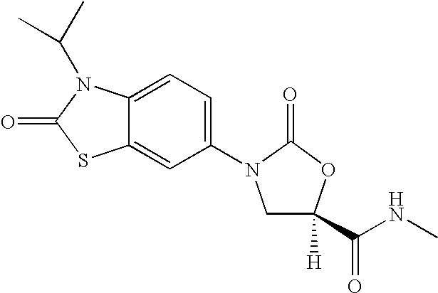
C12=CC=C(N3CC(C(NC)=O)([H])OC3=O)C=C1SC(=O)N2C(C)C
